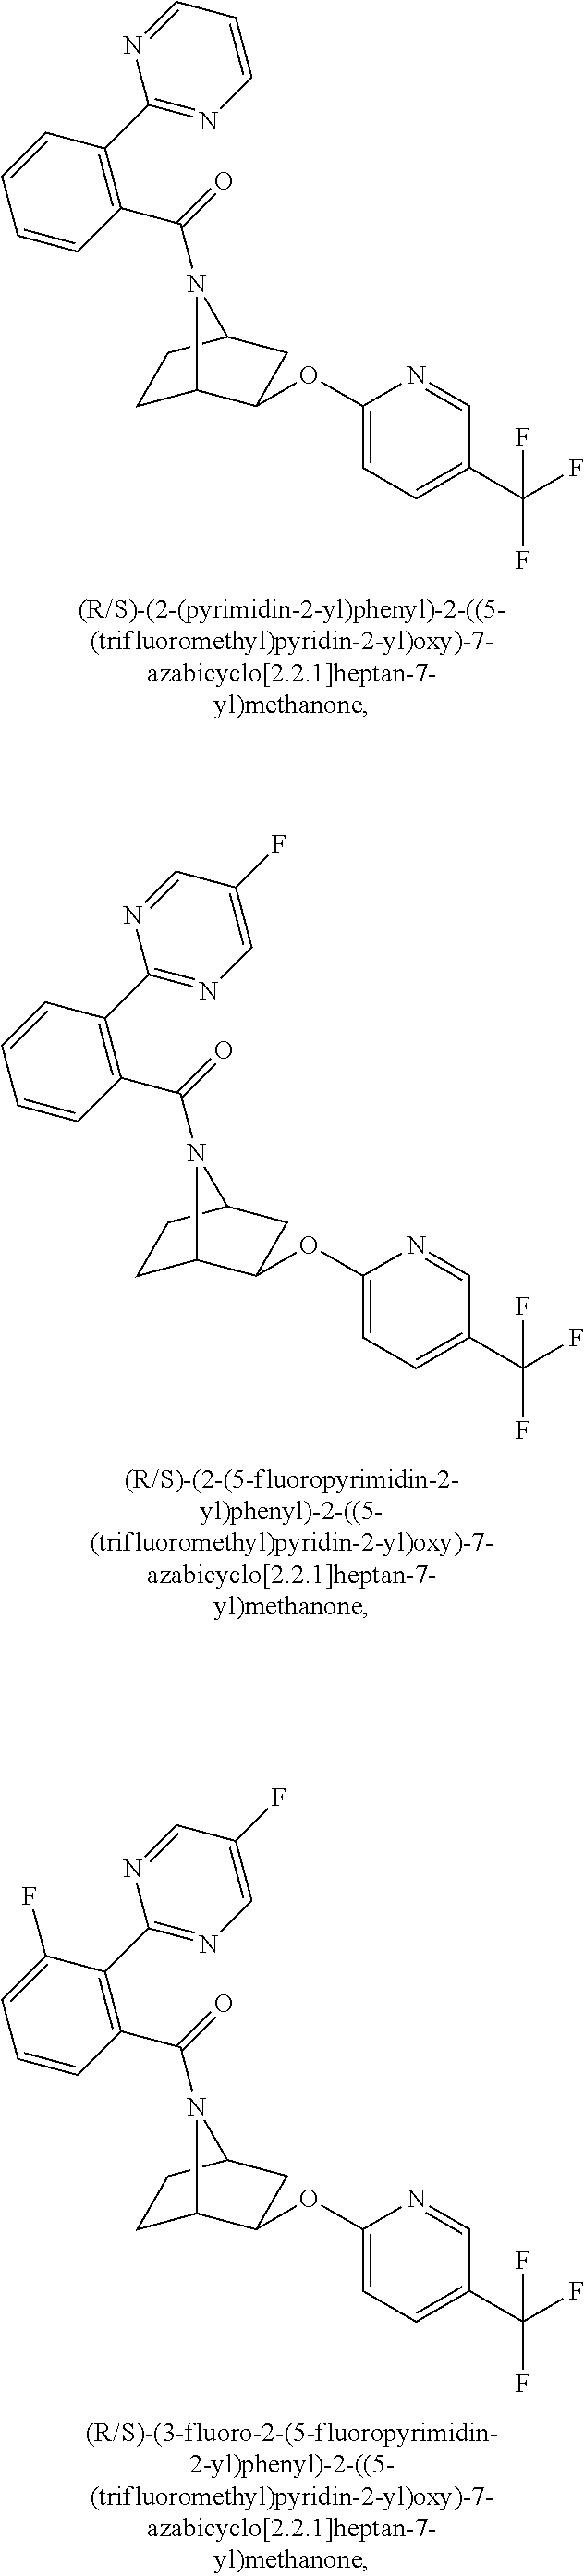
C1C2C(OC3=CC=C(C(F)(F)F)C=N3)CC(C1)N2C(=O)C1=C(C2=NC=CC=N2)C=CC=C1.C1C2C(OC3=CC=C(C(F)(F)F)C=N3)CC(C1)N2C(=O)C1=C(C2=NC=C(F)C=N2)C=CC=C1.C1C2C(OC3=CC=C(C(F)(F)F)C=N3)CC(C1)N2C(=O)C1=C(C2=NC=C(F)C=N2)C(F)=CC=C1
